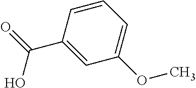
C1(C(=O)O)=CC(OC)=CC=C1
